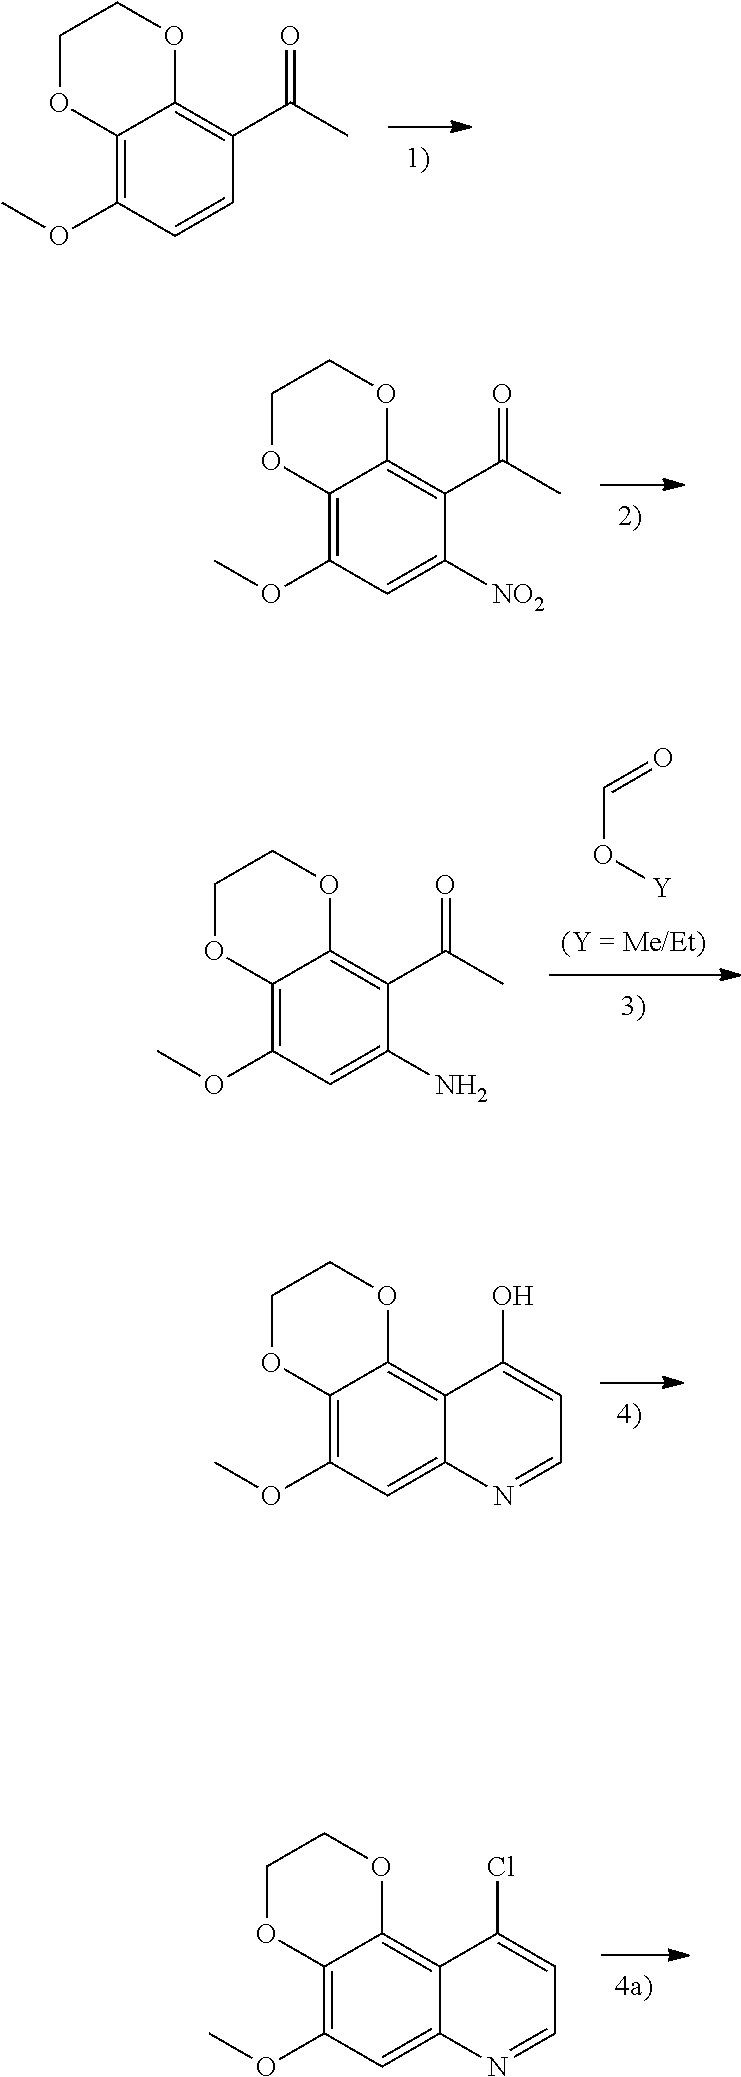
C12=C(OC)C=C3C(=C1OCCO2)C(O)=CC=N3.C(O[Y])=O.C12=C(OC)C=C(N)C(C(C)=O)=C1OCCO2.C12=C(OC)C=CC(C(C)=O)=C1OCCO2.C12=C(OC)C=C([NO2])C(C(C)=O)=C1OCCO2.C12=C(OC)C=C3C(=C1OCCO2)C(Cl)=CC=N3
